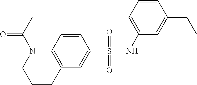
C12=C(C=C(S(NC3=CC=CC(CC)=C3)(=O)=O)C=C1)CCCN2C(C)=O
